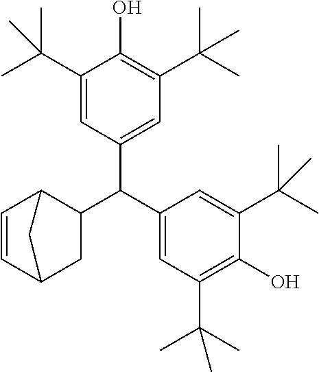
C1(C(C)(C)C)=CC(C(C2CC3C=CC2C3)C2=CC(C(C)(C)C)=C(O)C(C(C)(C)C)=C2)=CC(C(C)(C)C)=C1O
